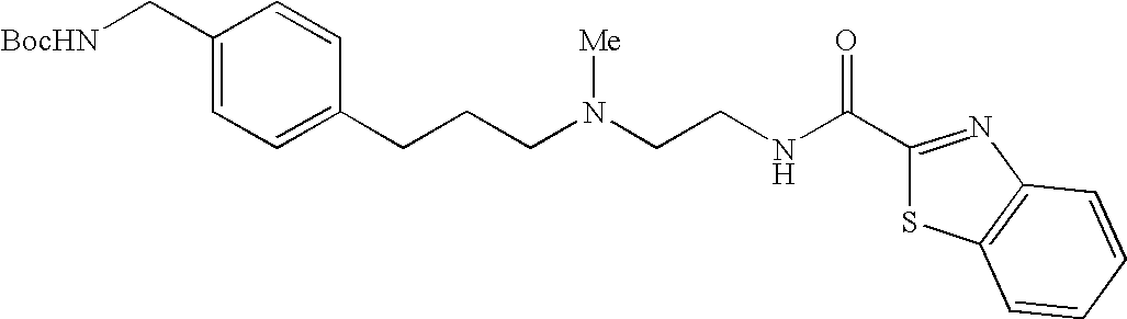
C1(C[BocHN])=CC=C(CCCN(CCNC(C2=NC3=C(S2)C=CC=C3)=O)[Me])C=C1
